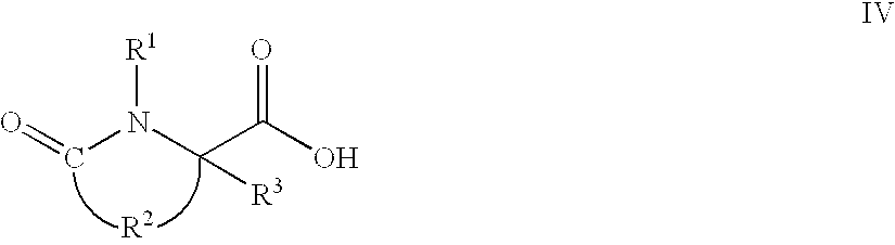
O=CN(C(C(O)=O)[R3])[R1].[R2]
